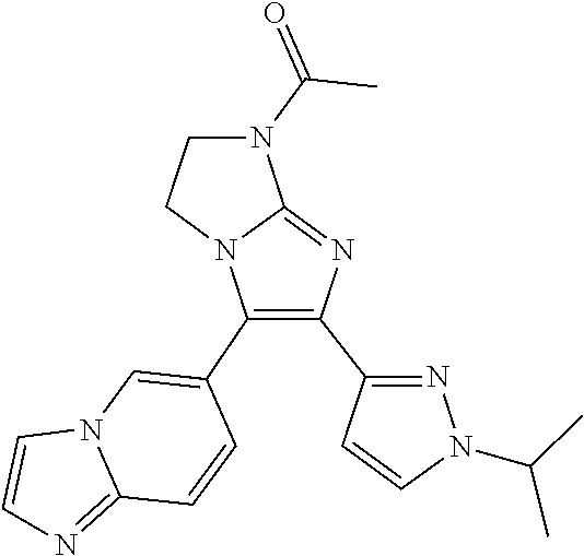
C(=O)(C)N1CCN2C1=NC(C1=NN(C(C)C)C=C1)=C2C1=CN2C(=NC=C2)C=C1
